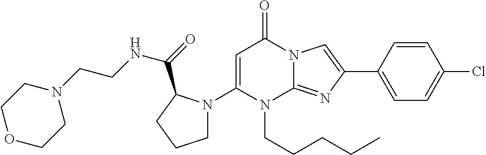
C1(N2CCCC2C(NCCN2CCOCC2)=O)=CC(=O)N2C(=NC(C3=CC=C(Cl)C=C3)=C2)N1CCCCC
